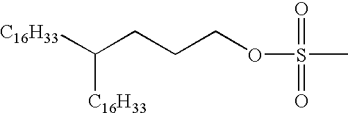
[C16H33]C(CCCOS(C)(=O)=O)[C16H33]
